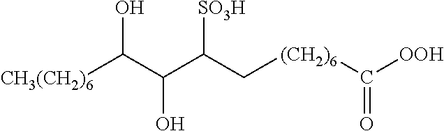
[(CH2)6](C([OOH])=O)CC(C(O)C(O)[CH3(CH2)6])[SO3H]
